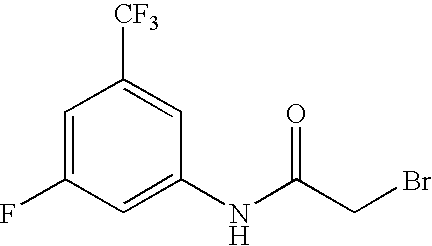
C1=C(F)C=C(NC(CBr)=O)C=C1[CF3]
